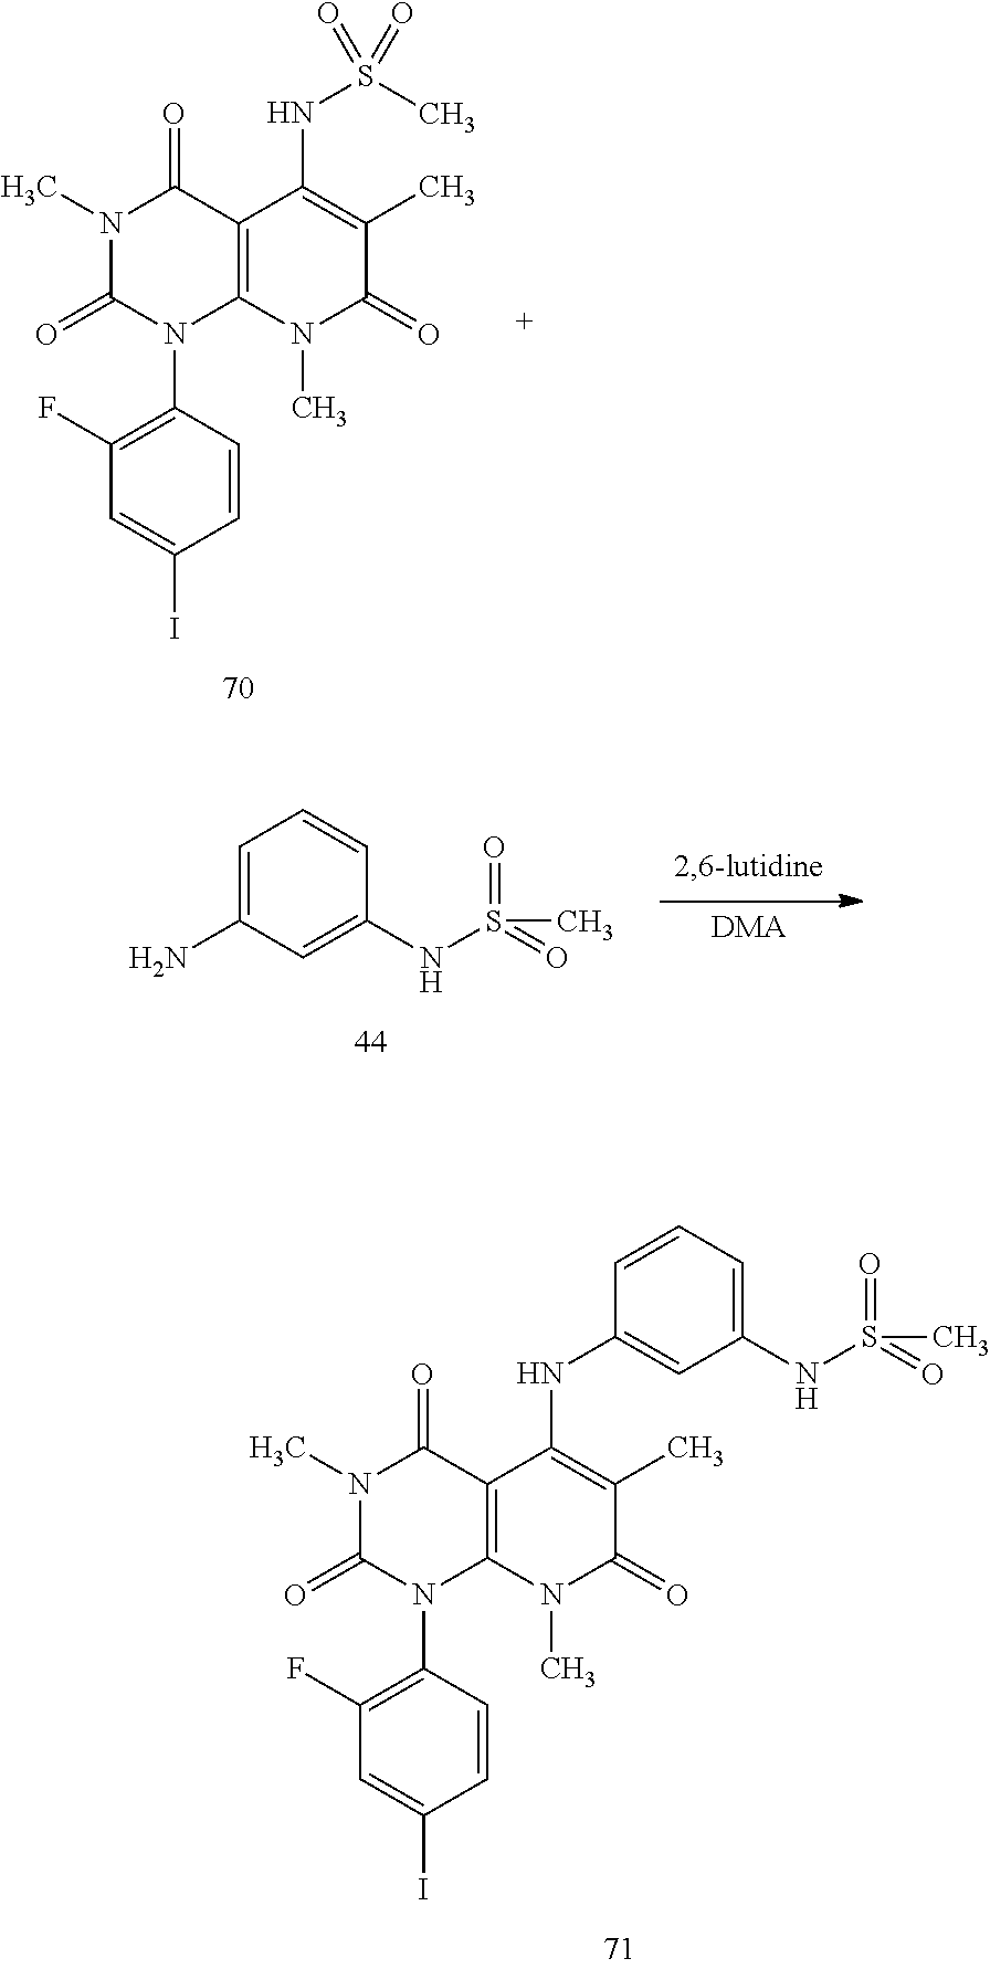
[DMA].N(S(=O)(C)=O)C1=CC(N)=CC=C1.N1(C)C(=O)N(C2=C(F)C=C(I)C=C2)C2=C(C1=O)C(NS(=O)(C)=O)=C(C)C(=O)N2C.N1(C)C(=O)N(C2=C(F)C=C(I)C=C2)C2=C(C1=O)C(NC1=CC(NS(=O)(C)=O)=CC=C1)=C(C)C(=O)N2C
